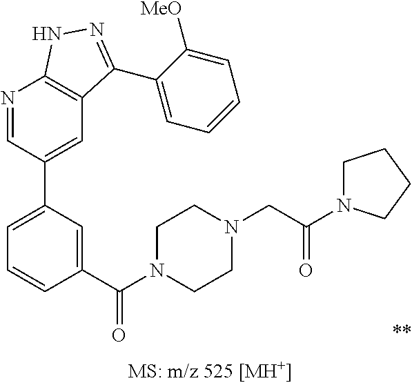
N1=CC(C2=CC=CC(C(N3CCN(CC(=O)N4CCCC4)CC3)=O)=C2)=CC2=C1NN=C2C1=CC=CC=C1[MeO]
